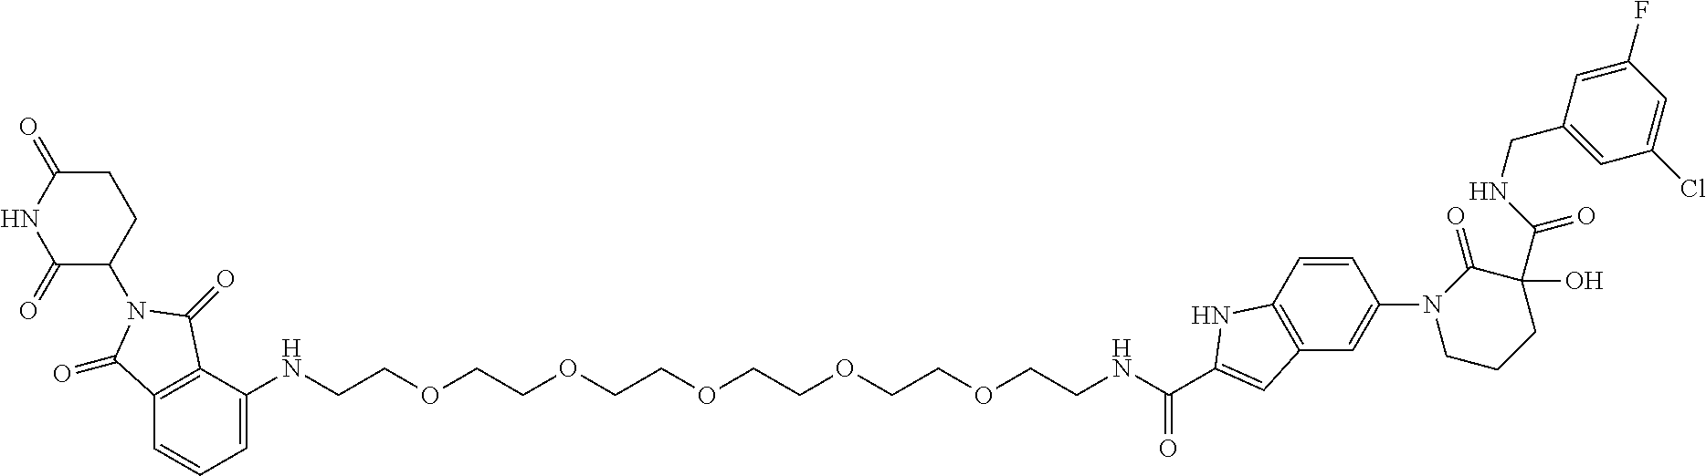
C12=C(C(NCCOCCOCCOCCOCCOCCNC(=O)C3=CC4=C(C=CC(N5CCCC(C(NCC6=CC(Cl)=CC(F)=C6)=O)(O)C5=O)=C4)N3)=CC=C1)C(=O)N(C1C(=O)NC(=O)CC1)C2=O
